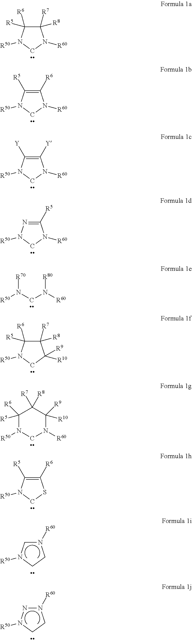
C1([R7])([R8])C([R6])([R5])N([R50])CN1[R60].C1([R6])=C([R5])N([R50])CN1[R60].C1([Y])=C([Y])N([R50])CN1[R60].C1([R5])=NN([R50])CN1[R60].[R50]N(CN([R60])[R80])[R70].C1([R7])([R8])C([R6])([R5])N([R50])CC1([R10])[R9].[R50]N1CN([R60])C([R10])([R9])C([R7])([R8])C1([R5])[R6].C1([R6])=C([R5])N([R50])CS1.N1([R60])CN([R50])CC1.N1([R60])NN([R50])CC1
